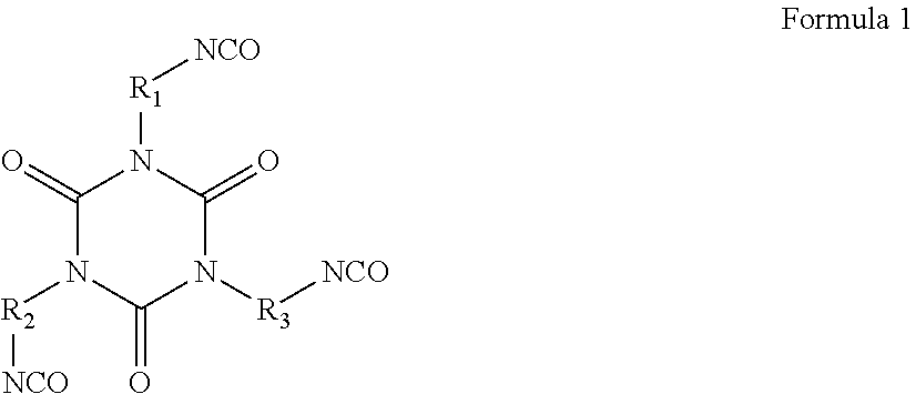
C1(=O)N([R2][NCO])C(=O)N([R3][NCO])C(=O)N1[R1][NCO]
